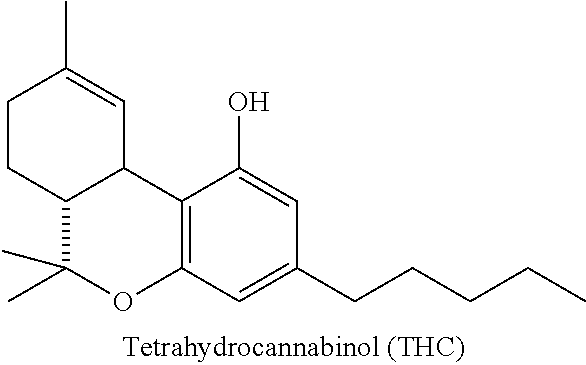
C12=C(C=C(CCCCC)C=C1O)OC(C)(C)C1C2C=C(C)CC1
